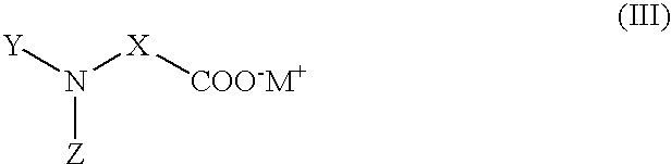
[Y]N([X][COO-M+])[Z]
